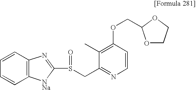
C1=CC=CC2=C1N=C(S(CC1=NC=CC(OCC3OCCO3)=C1C)=O)[NNa]2
